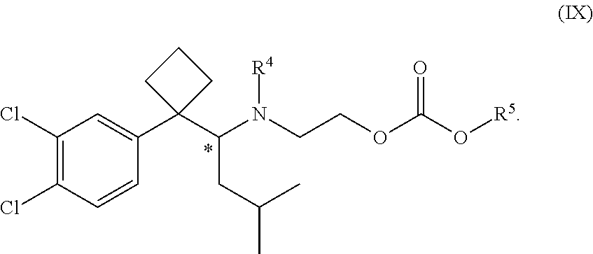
C1(Cl)=C(Cl)C=CC(C2(C(N(CCOC(O[R5])=O)[R4])CC(C)C)CCC2)=C1
